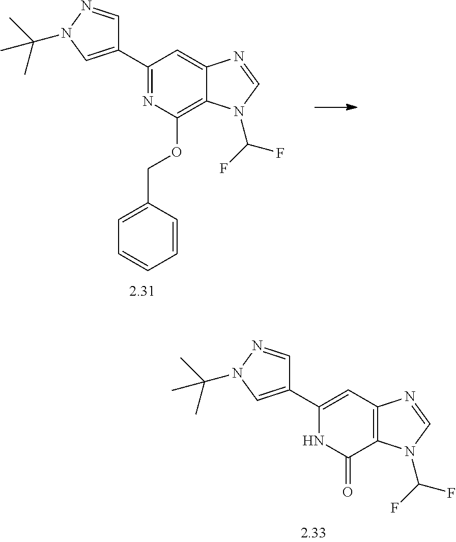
C1(C2=CN(C(C)(C)C)N=C2)=NC(OCC2=CC=CC=C2)=C2C(=C1)N=CN2C(F)F.C1(C2=CN(C(C)(C)C)N=C2)=CC2=C(C(=O)N1)N(C(F)F)C=N2
